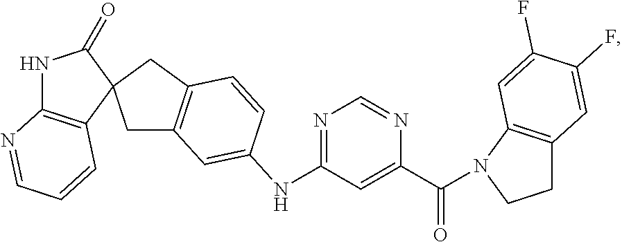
C1(=O)NC2=C(C=CC=N2)C12CC1=C(C2)C=CC(NC2=NC=NC(C(=O)N3C4=C(CC3)C=C(F)C(F)=C4)=C2)=C1
